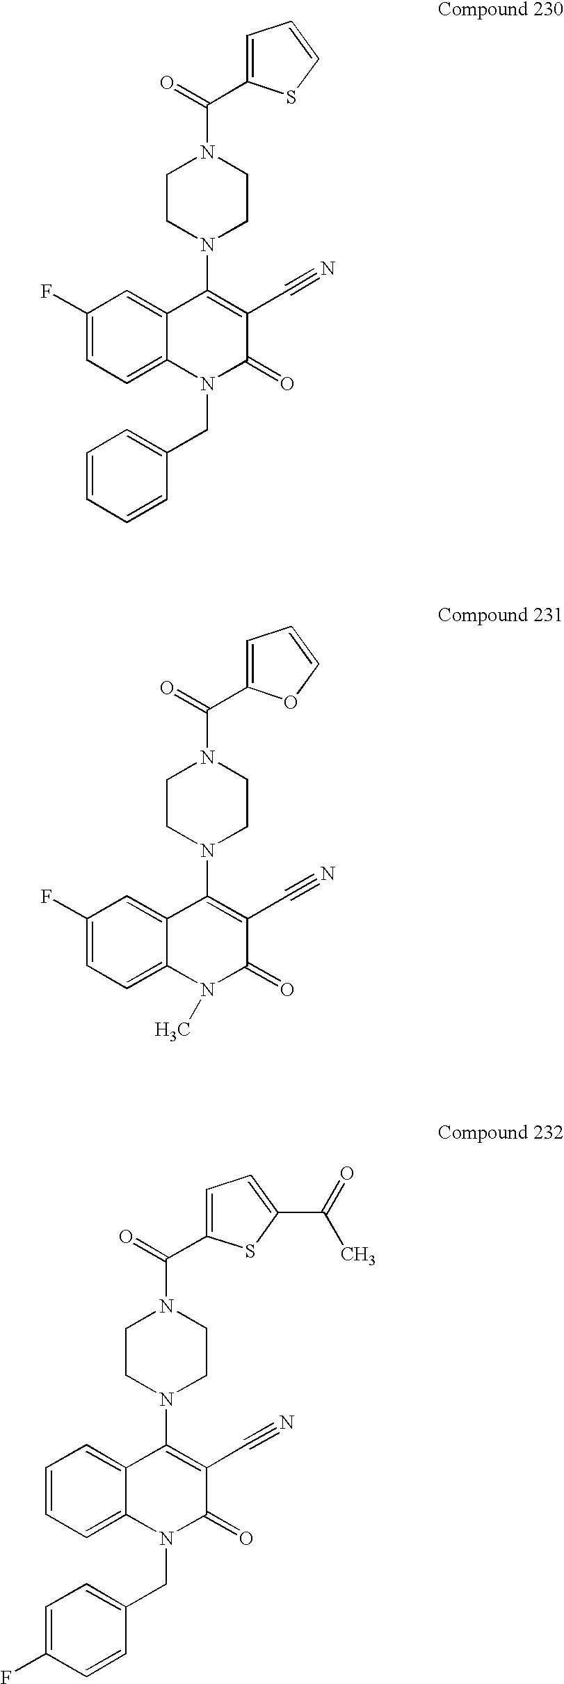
C1(F)=CC=C2C(=C1)C(N1CCN(C(=O)C3=CC=CS3)CC1)=C(C#N)C(=O)N2CC1=CC=CC=C1.C1(F)=CC=C2C(=C1)C(N1CCN(C(=O)C3=CC=CO3)CC1)=C(C#N)C(=O)N2C.C1=CC=C2C(=C1)C(N1CCN(C(=O)C3=CC=C(C(C)=O)S3)CC1)=C(C#N)C(=O)N2CC1=CC=C(F)C=C1
